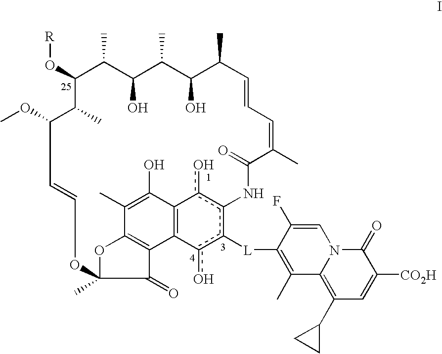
C1=CC=C(C)C(=O)Nc2c([L]C3=C(C)C4=C(C5CC5)C=C([CO2H])C(=O)N4C=C3F)c(o)C3=C(C(O)=C(C)C4=C3C(=O)C(C)(OC=CC(OC)C(C)C(O[R])C(C)C(O)C(C)C(O)C1C)O4)c2o
